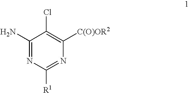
C1(N)=NC([R1])=NC([C(O)OR2])=C1Cl
